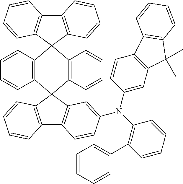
C12=C(C=CC=C1)C1(C3=C(C=CC=C3)C23C2=C(C4=C3C=CC=C4)C=CC=C2)C2=C(C3=C1C=CC=C3)C=CC(N(C1=C(C3=CC=CC=C3)C=CC=C1)C1=CC3=C(C=C1)C1=C(C3(C)C)C=CC=C1)=C2
